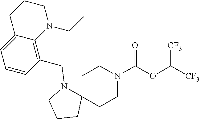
C1C2(CCN(C(OC([CF3])[CF3])=O)C1)N(CC1=C3C(=CC=C1)CCCN3CC)CCC2
